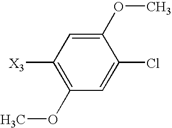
C1([X3])=C(OC)C=C(Cl)C(OC)=C1
